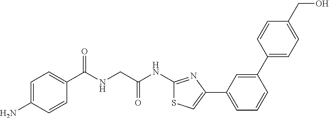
C1=C(N)C=CC(C(NCC(NC2=NC(C3=CC=CC(C4=CC=C(CO)C=C4)=C3)=CS2)=O)=O)=C1
